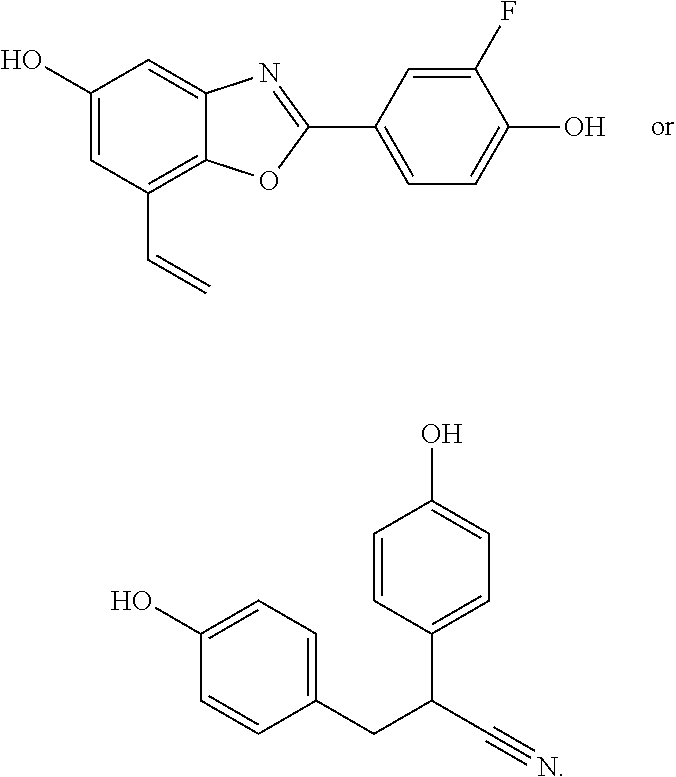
C1(CC(C#N)C2=CC=C(O)C=C2)=CC=C(O)C=C1.C1(F)=CC(C2=NC3=CC(O)=CC(C=C)=C3O2)=CC=C1O
